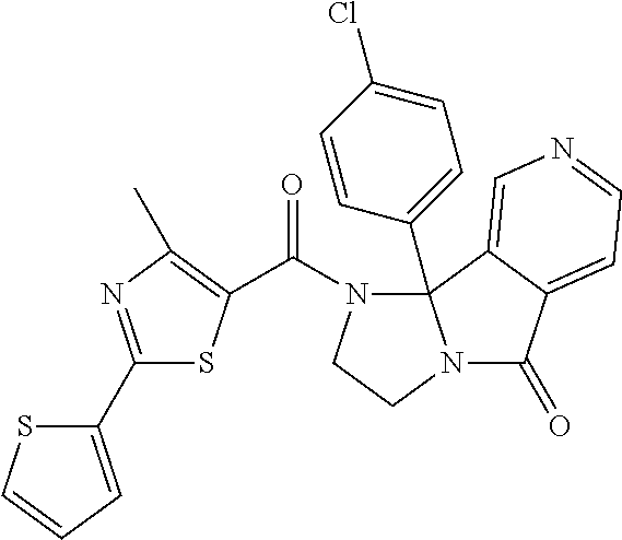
C(N1CCN2C(=O)C3=CC=NC=C3C12C1=CC=C(Cl)C=C1)(=O)C1=C(C)N=C(C2=CC=CS2)S1
